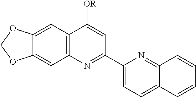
C12=C(C=C3C(=C1)OCO3)C([OR])=CC(C1=CC=C3C(=N1)C=CC=C3)=N2
